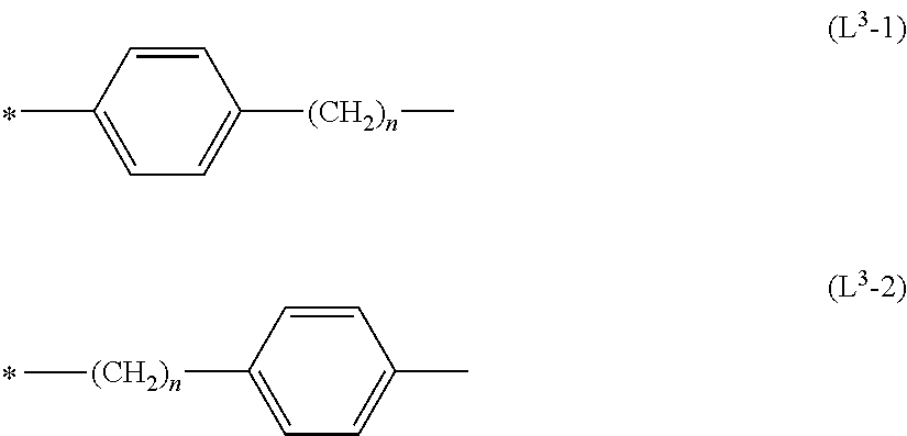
C1=C([(CH2)n]C)C=CC(C)=C1.C1=C(C)C=CC([(CH2)n]C)=C1
